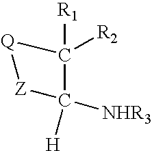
C1([R1])([R2])C([H])([NHR3])[Z][Q]1
